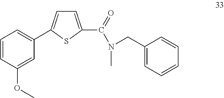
C1=CC(OC)=CC(C2=CC=C(C(=O)N(C)CC3=CC=CC=C3)S2)=C1
